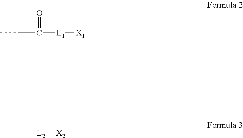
CCC(=O)[L1][X1].CC[L2][X2]
